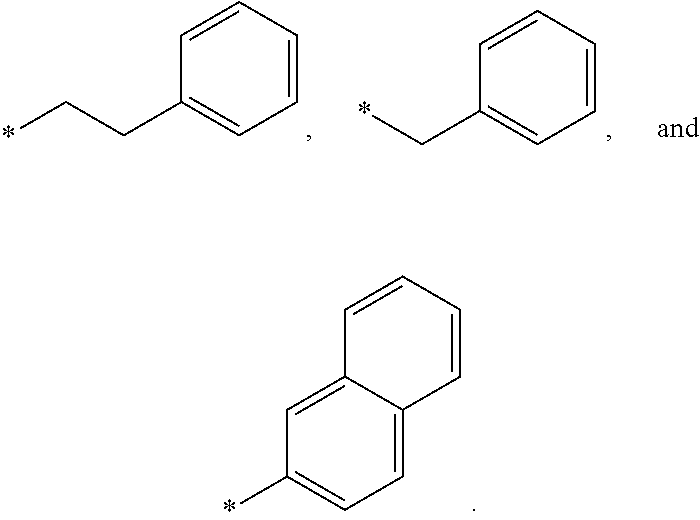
C1=CC=CC(CC*)=C1.C1=CC=CC(C*)=C1.C1=C2C(=CC(*)=C1)C=CC=C2
